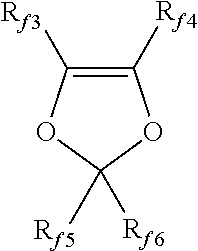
C1([Rf5])([Rf6])OC([Rf4])=C([Rf3])O1
